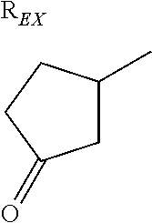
[REX].C1C(C)CCC1=O
